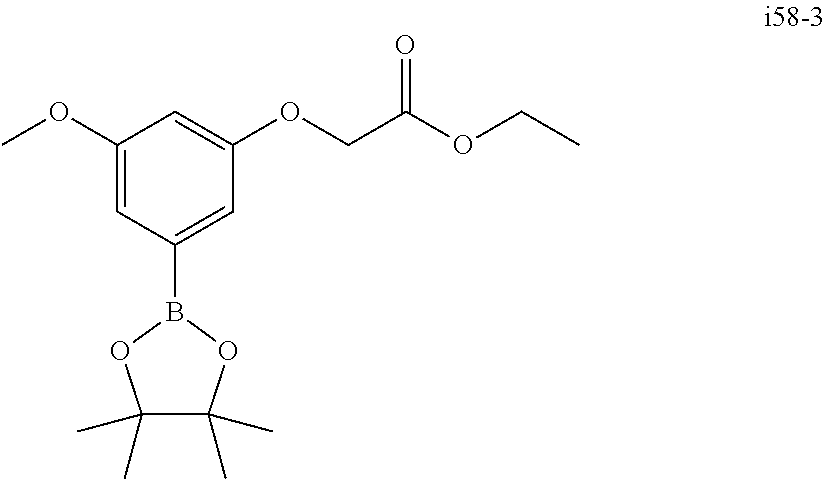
C1(OC)=CC(B2OC(C)(C)C(C)(C)O2)=CC(OCC(OCC)=O)=C1
